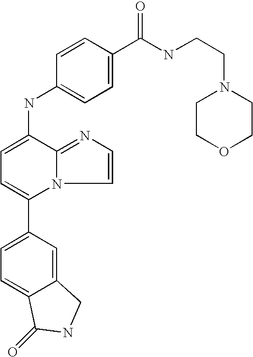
C12=CC(C3=CC=C(NC4=CC=C(C(=O)NCCN5CCOCC5)C=C4)C4=NC=CN34)=CC=C1C(=O)NC2
